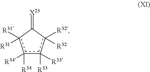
c1([R34])([R34])c([R33])([R33])c([R32])([R32])C(=[X23])c1([R31]C)[R31]
